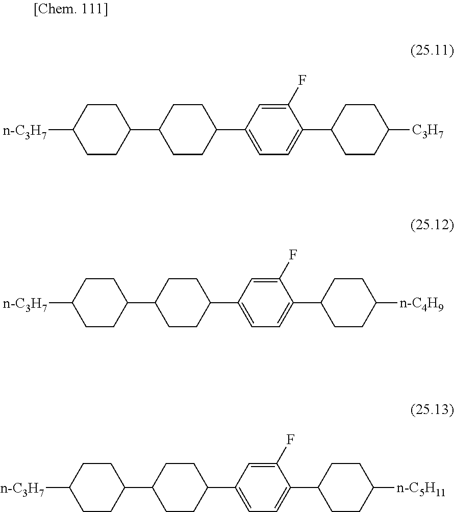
[n-C3H7]C1CCC(C2CCC(C3=CC=C(C4CCC([C3H7])CC4)C(F)=C3)CC2)CC1.[n-C3H7]C1CCC(C2CCC(C3=CC=C(C4CCC([n-C4H9])CC4)C(F)=C3)CC2)CC1.[n-C3H7]C1CCC(C2CCC(C3=CC=C(C4CCC([n-C5H11])CC4)C(F)=C3)CC2)CC1
